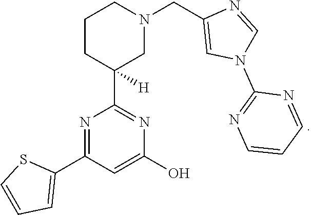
C1CC(C2=NC(O)=CC(C3=CC=CS3)=N2)([H])CN(CC2=CN(C3=NC=CC=N3)C=N2)C1
